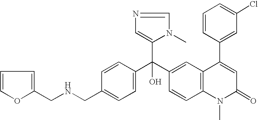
C1=C(CNCC2=CC=CO2)C=CC(C(C2=CC3=C(C=C2)N(C)C(=O)C=C3C2=CC(Cl)=CC=C2)(C2=CN=CN2C)O)=C1
